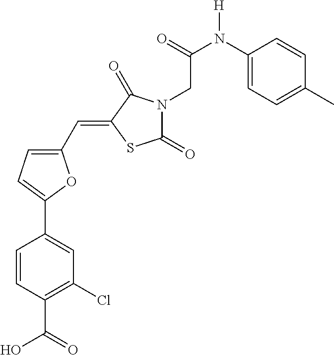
C1(C=C2SC(=O)N(CC(=O)N([H])C3=CC=C(C)C=C3)C2=O)=CC=C(C2=CC(Cl)=C(C(O)=O)C=C2)O1
